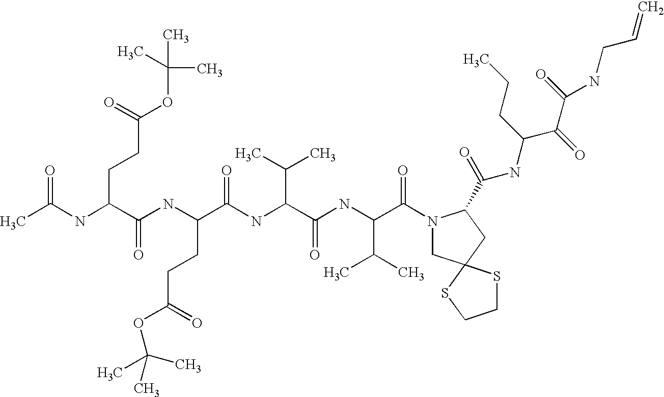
CC(NC(CCC(=O)OC(C)(C)C)C(NC(C(NC(C(NC(C(=O)N1CC2(CC1C(=O)NC(CCC)C(C(NCC=C)=O)=O)SCCS2)C(C)C)=O)C(C)C)=O)CCC(OC(C)(C)C)=O)=O)=O
